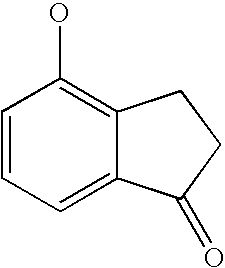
C1=CC=C2C(=C1O)CCC2=O
